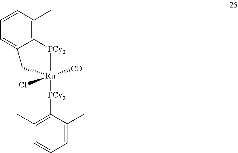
C1=CC(C)=C2C(=C1)C[Ru]([PCy2]C1=C(C)C=CC=C1C)([CO])(Cl)[PCy2]2
